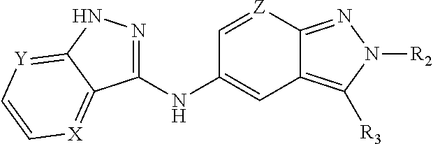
C1(NC2=CC3=C([R3])N([R2])N=C3[Z]=C2)=NNC2=[Y]C=C[X]=C12
